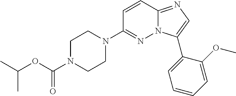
C1N(C(=O)OC(C)C)CCN(C2=NN3C(=NC=C3C3=CC=CC=C3OC)C=C2)C1
